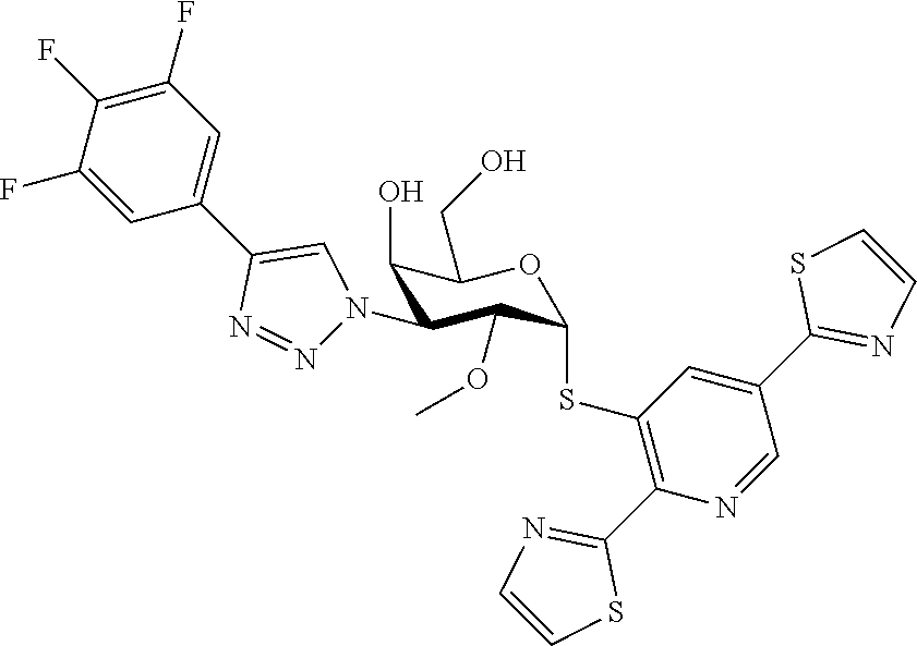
C1(O)C(N2N=NC(C3=CC(F)=C(F)C(F)=C3)=C2)C(OC)C(SC2=C(C3=NC=CS3)N=CC(C3=NC=CS3)=C2)OC1CO
